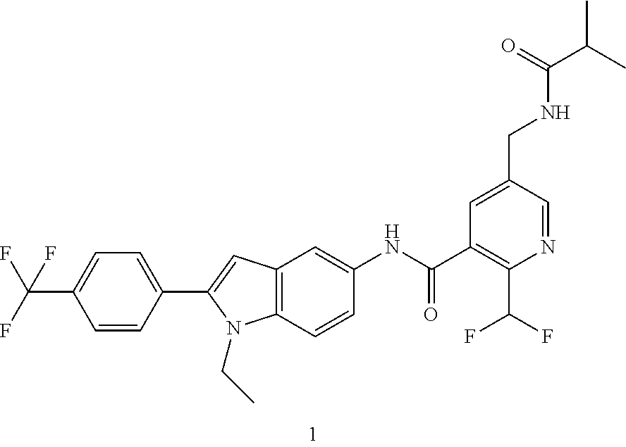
C12=C(C=CC(NC(C3=C(C(F)F)N=CC(CNC(C(C)C)=O)=C3)=O)=C1)N(CC)C(C1=CC=C(C(F)(F)F)C=C1)=C2
